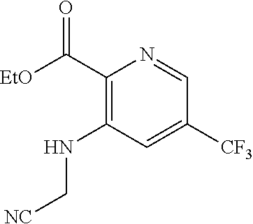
C(C1=C(NC[NC])C=C([CF3])C=N1)([EtO])=O
